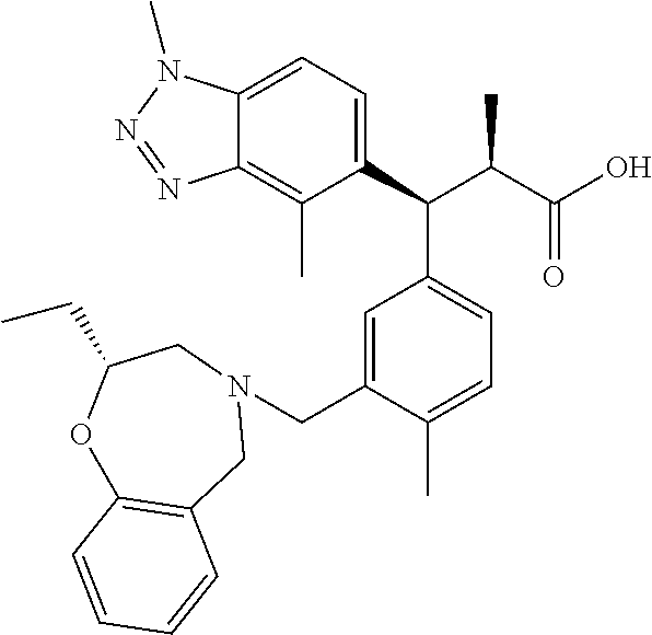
CC1=C2N=NN(C)C2=CC=C1C(C(C(O)=O)C)C1=CC=C(C)C(CN2CC3=C(OC(CC)C2)C=CC=C3)=C1
